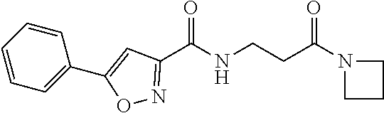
C1=CC(C2=CC(C(NCCC(=O)N3CCC3)=O)=NO2)=CC=C1
